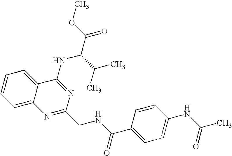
C12=CC=CC=C1C(NC(C(=O)OC)C(C)C)=NC(CNC(=O)C1=CC=C(NC(C)=O)C=C1)=N2
